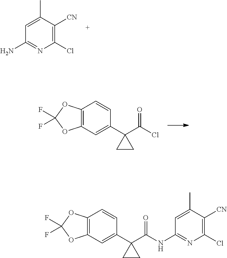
C1(Cl)=C([CN])C(C)=CC(N)=N1.C12=C(C=C(C3(C(Cl)=O)CC3)C=C1)OC(F)(F)O2.C12=C(C=C(C3(C(NC4=NC(Cl)=C([CN])C(C)=C4)=O)CC3)C=C1)OC(F)(F)O2
